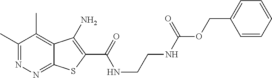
C1(C)=NN=C2C(=C1C)C(N)=C(C(=O)NCCNC(OCC1=CC=CC=C1)=O)S2
